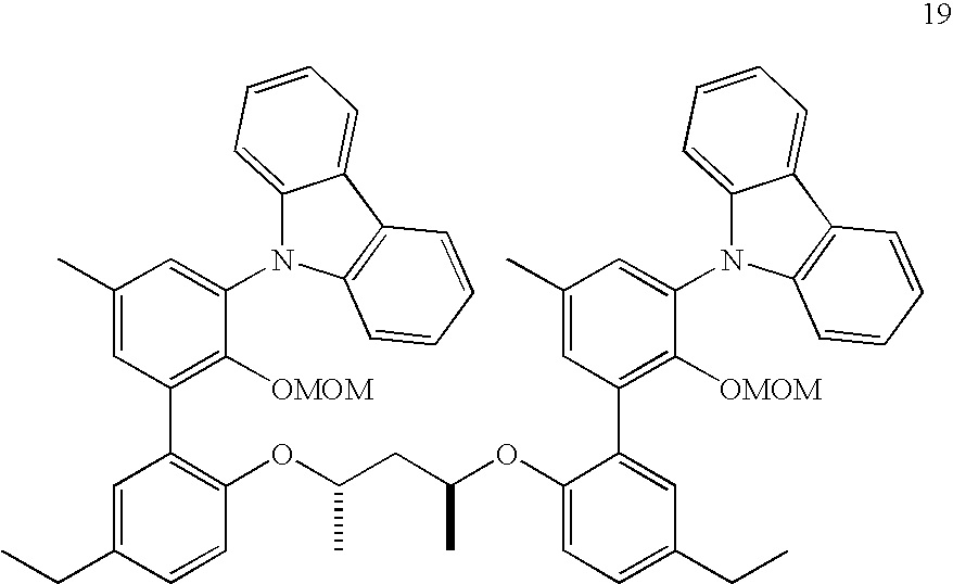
C1(C)=CC(C2=C(OC(CC(OC3=CC=C(CC)C=C3C3=C([OMOM])C(N4C5=CC=CC=C5C5=C4C=CC=C5)=CC(C)=C3)C)C)C=CC(CC)=C2)=C([OMOM])C(N2C3=CC=CC=C3C3=C2C=CC=C3)=C1
